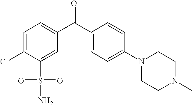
C1=C(Cl)C(S(=O)(=O)N)=CC(C(C2=CC=C(N3CCN(C)CC3)C=C2)=O)=C1
